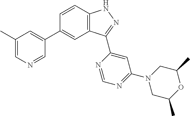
C1=CC2=C(C=C1C1=CC(C)=CN=C1)C(C1=CC(N3CC(C)OC(C)C3)=NC=N1)=NN2
